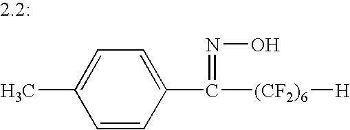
C1=CC(C([(CF2)6][H])=NO)=CC=C1C
